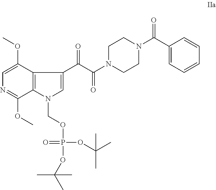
C1=C(OC)C2=C(C(OC)=N1)N(COP(OC(C)(C)C)(=O)OC(C)(C)C)C=C2C(C(=O)N1CCN(C(=O)C2=CC=CC=C2)CC1)=O
